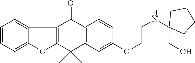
C1=CC=C2C(=C1)C1=C(O2)C(C)(C)C2=C(C1=O)C=CC(OCCNC1(CO)CCCC1)=C2
